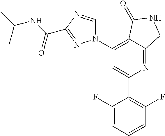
C1(C2=C(F)C=CC=C2F)=CC(N2C=NC(C(NC(C)C)=O)=N2)=C2C(=N1)CNC2=O
